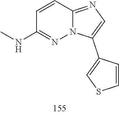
C12=NC=C(C3=CSC=C3)N1N=C(NC)C=C2
